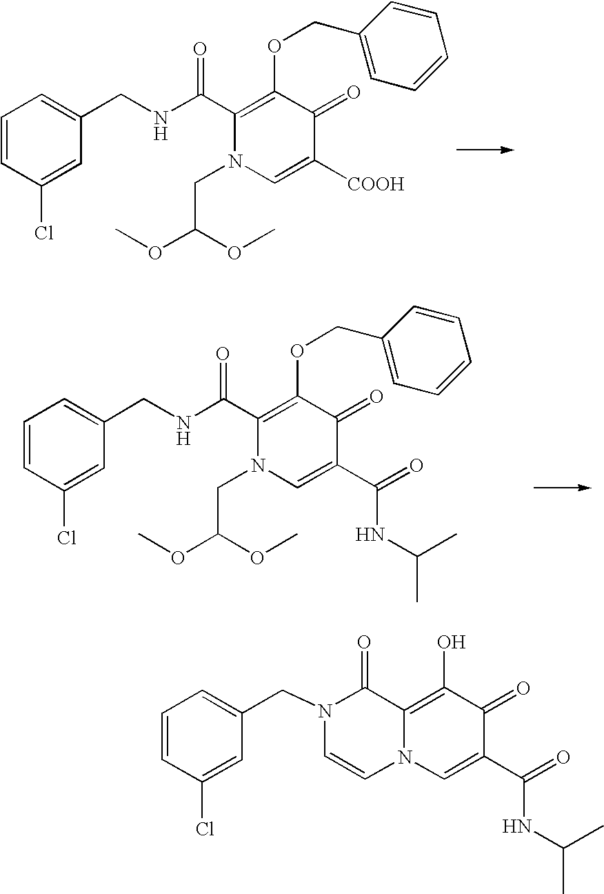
C1(C(NCC2=CC=CC(Cl)=C2)=O)=C(OCC2=CC=CC=C2)C(=O)C([COOH])=CN1CC(OC)OC.C12=C(O)C(=O)C(C(NC(C)C)=O)=CN1C=CN(CC1=CC=CC(Cl)=C1)C2=O.C1(C(NCC2=CC=CC(Cl)=C2)=O)=C(OCC2=CC=CC=C2)C(=O)C(C(=O)NC(C)C)=CN1CC(OC)OC
